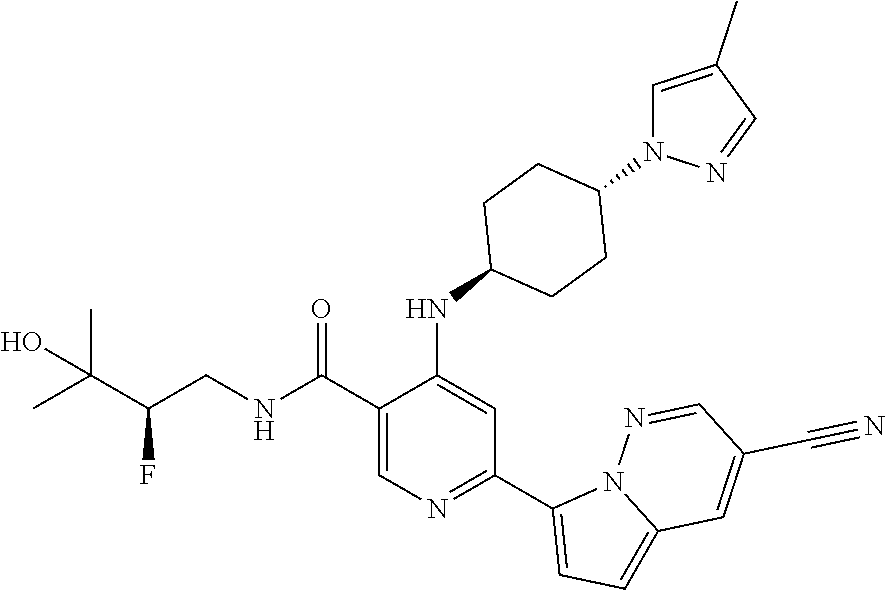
C1(C(NCC(C(C)(C)O)F)=O)=CN=C(C2=CC=C3N2N=CC(C#N)=C3)C=C1NC1CCC(N2C=C(C)C=N2)CC1
